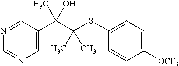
C1=C(C(C(SC2=CC=C([OCF3])C=C2)(C)C)(C)O)C=NC=N1
